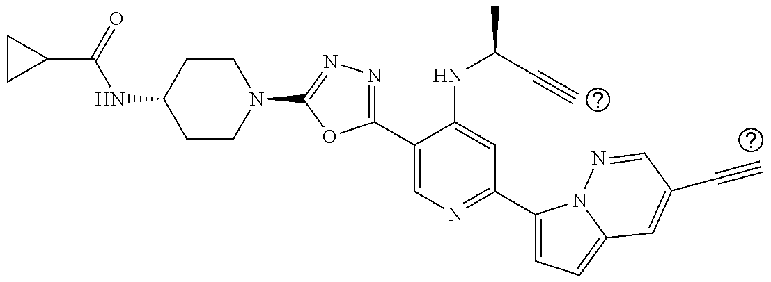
C1CN(C2=NN=C(C3=CN=C(C4=CC=C5N4N=CC(C#C)=C5)C=C3NC(C#C)C)O2)CCC1NC(C1CC1)=O
